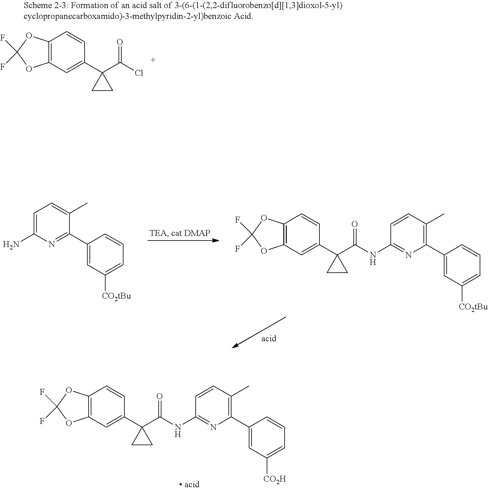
C1=CC(C2(C(NC3=NC(C4=CC([CO2tBu])=CC=C4)=C(C)C=C3)=O)CC2)=CC2=C1OC(F)(F)O2.C1=C(C)C(C2=CC([CO2tBu])=CC=C2)=NC(N)=C1.C1=CC(C2(C(NC3=NC(C4=CC([CO2H])=CC=C4)=C(C)C=C3)=O)CC2)=CC2=C1OC(F)(F)O2.C1=CC(C2(C(Cl)=O)CC2)=CC2=C1OC(F)(F)O2
